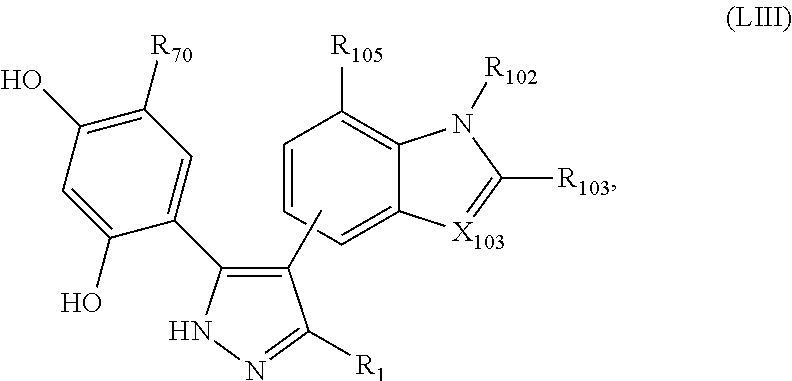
C1=C(O)C(C2=C(C)C([R1])=NN2)=CC([R70])=C1O.C1=C2C(=C([R105])C=C1)N([R102])C([R103])=[X103]2
